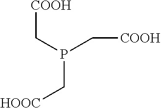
[COOH]CP(C[COOH])C[HOOC]
